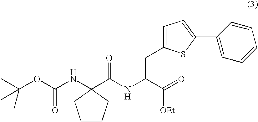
C1CCC(NC(OC(C)(C)C)=O)(C(NC(C(=O)[OEt])CC2=CC=C(C3=CC=CC=C3)S2)=O)C1
